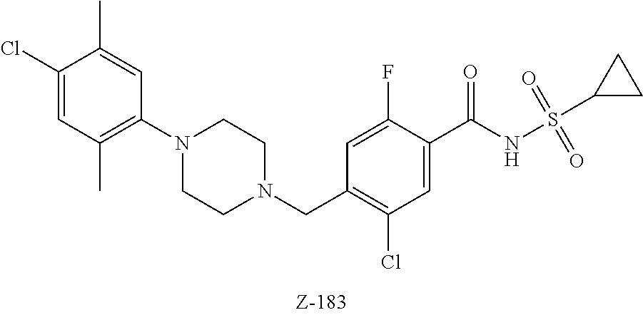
C1(Cl)=CC(C)=C(N2CCN(CC3=C(Cl)C=C(C(NS(C4CC4)(=O)=O)=O)C(F)=C3)CC2)C=C1C
